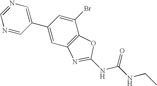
N1=CN=CC(C2=CC3=C(C(Br)=C2)OC(NC(NCC)=O)=N3)=C1
